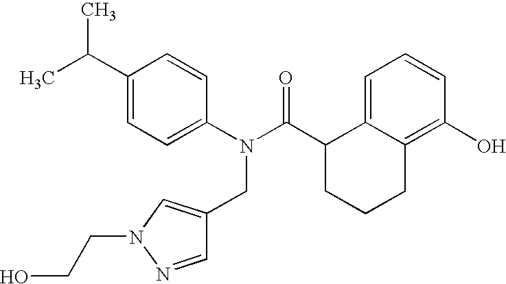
C1(C(C)C)=CC=C(N(C(C2CCCC3=C(O)C=CC=C23)=O)CC2=CN(CCO)N=C2)C=C1
